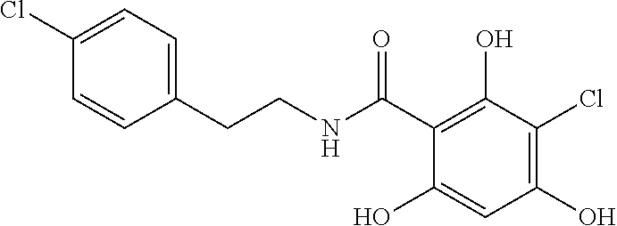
ClC1=CC=C(CCNC(C2=C(O)C(Cl)=C(O)C=C2O)=O)C=C1
